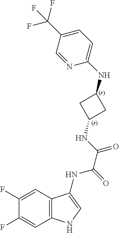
C12=C(C=C(F)C(F)=C1)NC=C2NC(=O)C(=O)NC1CC(NC2=CC=C(C(F)(F)F)C=N2)C1
